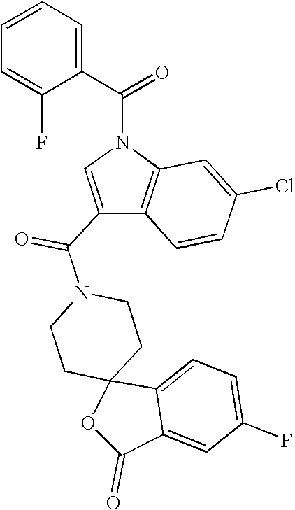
C1CN(C(C2=CN(C(C3=CC=CC=C3F)=O)C3=C2C=CC(Cl)=C3)=O)CCC12C1=CC=C(F)C=C1C(=O)O2
